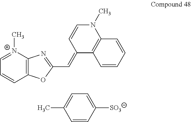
C12=C([N+](C)=CC=C1)N=C(C=C1C3=C(N(C)C=C1)C=CC=C3)O2.C1=CC([SO3])=CC=C1C
